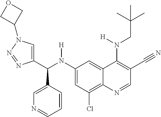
C1(N(C(C2=CN(C3COC3)N=N2)C2=CN=CC=C2)[H])=CC(Cl)=C2C(=C1)C(N(CC(C)(C)C)[H])=C(C#N)C=N2
